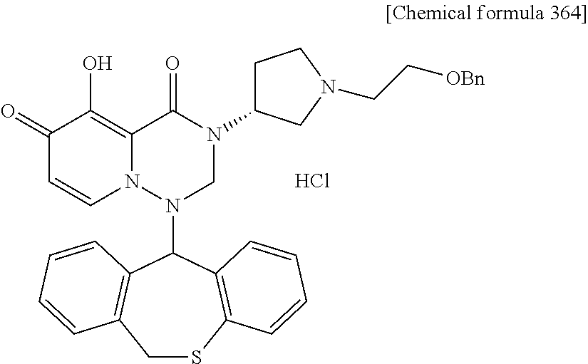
C1(=O)C=CN2C(=C1O)C(=O)N(C1CCN(CC[OBn])C1)CN2C1C2=C(SCC3=C1C=CC=C3)C=CC=C2.Cl
